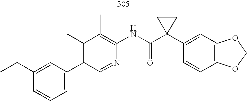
C1(C2=CC=CC(C(C)C)=C2)=C(C)C(C)=C(NC(C2(C3=CC4=C(C=C3)OCO4)CC2)=O)N=C1
